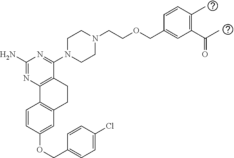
C1(N)=NC2=C(C(N3CCN(CCOCC4=CC(C(C)=O)=C(C)C=C4)CC3)=N1)CCC1=C2C=CC(OCC2=CC=C(Cl)C=C2)=C1
